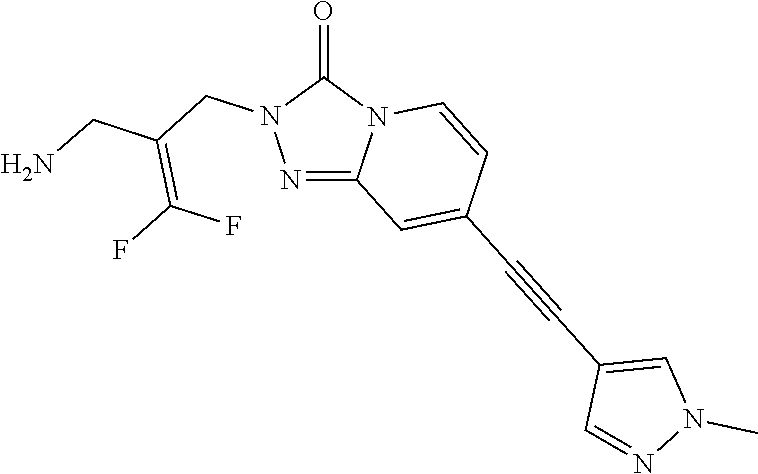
C12=NN(CC(=C(F)F)CN)C(=O)N1C=CC(C#CC1=CN(C)N=C1)=C2
